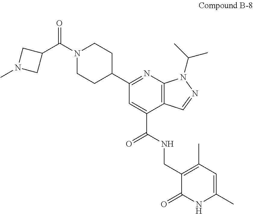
C12=C(C(C(=O)NCC3=C(C)C=C(C)NC3=O)=CC(C3CCN(C(C4CN(C)C4)=O)CC3)=N1)C=NN2C(C)C
